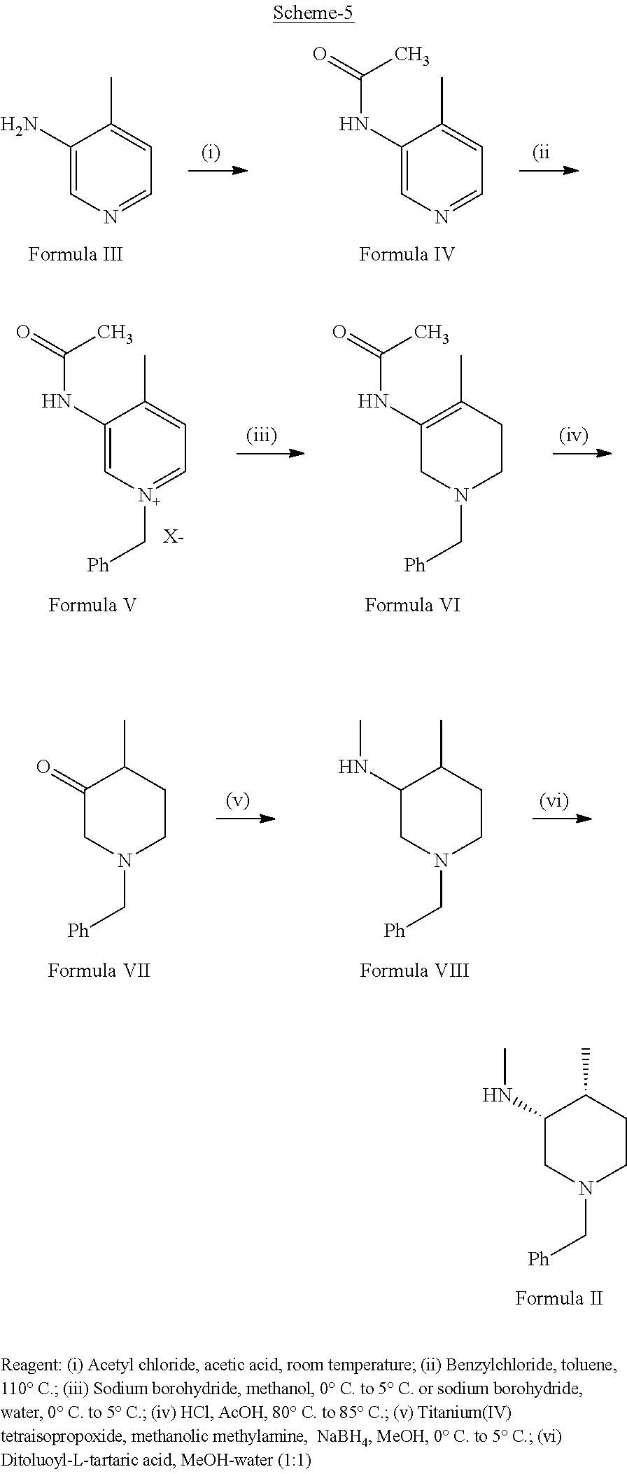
C1(NC)CN(C[Ph])CCC1C.C1(N)=CN=CC=C1C.C1(NC(=O)C)=CN=CC=C1C.C1(NC(=O)C)=C[N+](C[Ph])=CC=C1C.C1(NC(=O)C)=C(C)CCN(C[Ph])C1.[X-].C1(=O)CN(C[Ph])CCC1C.C1(NC)CN(C[Ph])CCC1C
